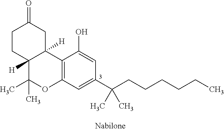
C1CC2([H])C([H])(CC1=O)C1=C(OC2(C)C)C=C(C(CCCCCC)(C)C)C=C1O
